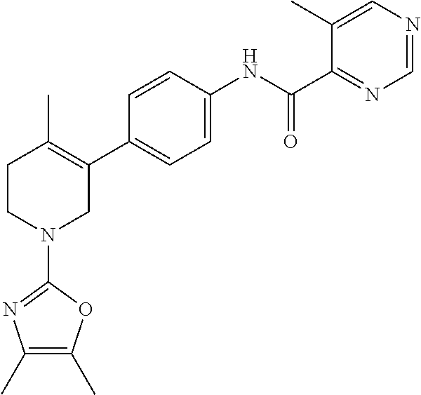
C1=CC(NC(C2=NC=NC=C2C)=O)=CC=C1C1=C(C)CCN(C2=NC(C)=C(C)O2)C1
